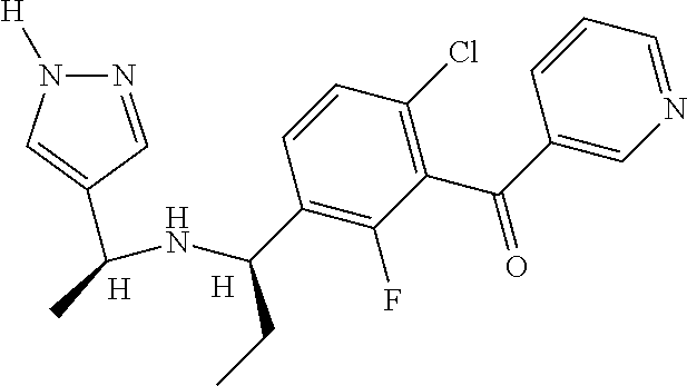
[H].N1=CC=CC(C(=O)C2=C(Cl)C=CC(C(NC(C)C3=CN([H])N=C3)CC)=C2F)=C1.[H]
